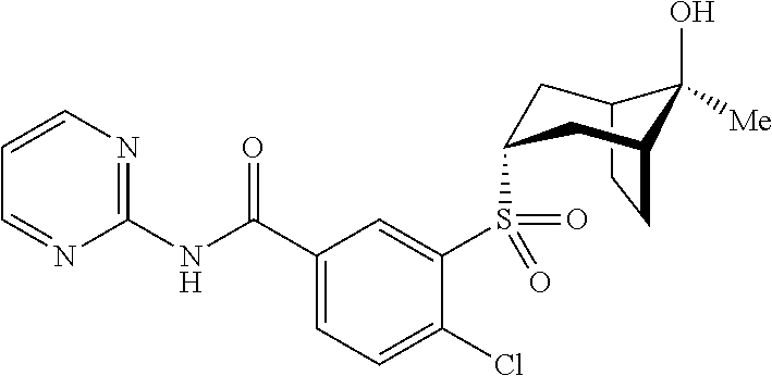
C1=CN=C(NC(C2=CC=C(Cl)C(S(C3CC4C(O)([Me])C(CC4)C3)(=O)=O)=C2)=O)N=C1
